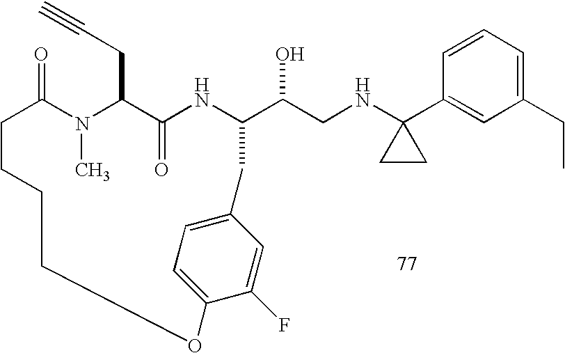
C1=CC=C(CC)C=C1C1(NCC(O)C2NC(=O)C(CC#C)N(C)C(=O)CCCCOC3=CC=C(C=C3F)C2)CC1
